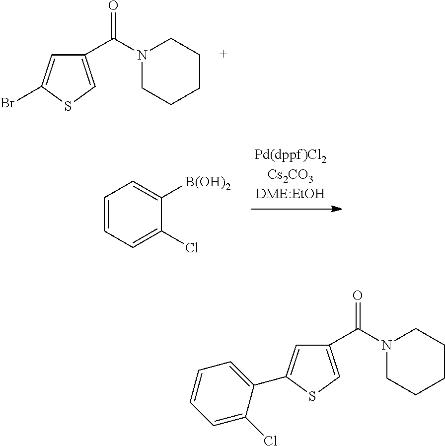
C1(C(N2CCCCC2)=O)=CSC(Br)=C1.C1=CC=C(Cl)C([B(OH)2])=C1.C1(C(=O)N2CCCCC2)=CSC(C2=CC=CC=C2Cl)=C1
